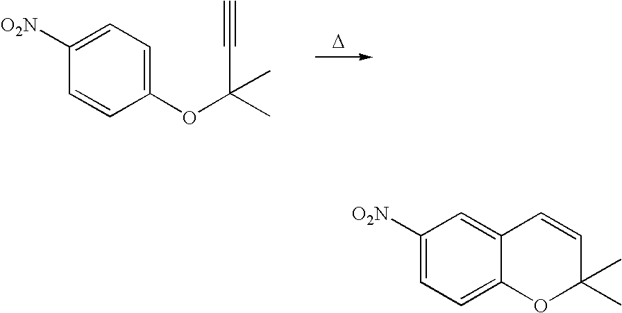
C1=C([O2N])C=C2C(=C1)OC(C)(C)C=C2.C1=CC(OC(C)(C#C)C)=CC=C1[O2N].[D]
